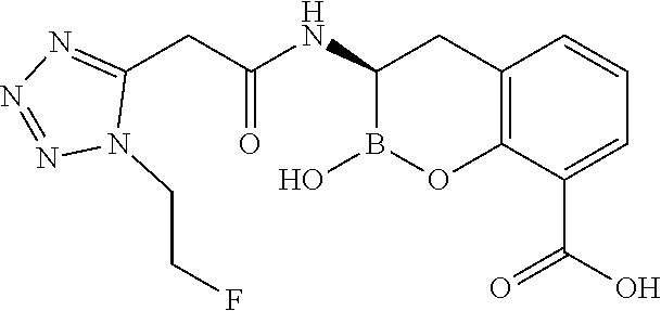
C12=C(C(C(O)=O)=CC=C1)OB(O)C(NC(=O)CC1=NN=NN1CCF)C2
